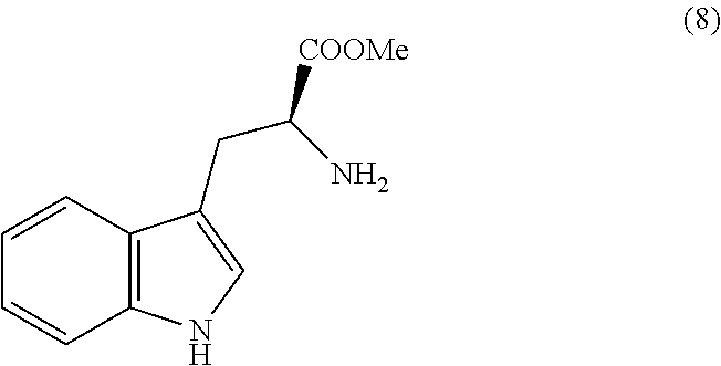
C12=C(C=CC=C1)C(CC(N)[COOMe])=CN2
